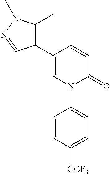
C1=CC(C2=C(C)N(C)N=C2)=CN(C2=CC=C([OCF3])C=C2)C1=O
